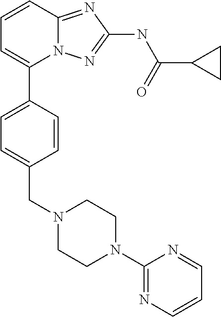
C1=CC2=NC(NC(C3CC3)=O)=NN2C(C2=CC=C(CN3CCN(C4=NC=CC=N4)CC3)C=C2)=C1
